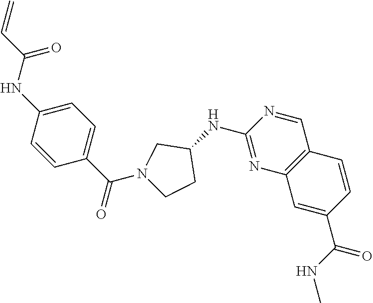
C1(NC2CCN(C(C3=CC=C(NC(C=C)=O)C=C3)=O)C2)=NC2=C(C=N1)C=CC(C(NC)=O)=C2
